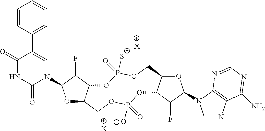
O1C2C(C(F)C1N1C=C(C3=CC=CC=C3)C(=O)NC1=O)OP(=O)([S-])OCC1C(OP([O-])(=O)OC2)C(F)C(N2C=NC3=C2N=CN=C3N)O1.[X].[X]
